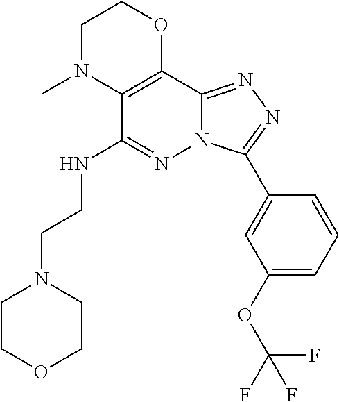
C12=C(C(NCCN3CCOCC3)=NN3C1=NN=C3C1=CC(OC(F)(F)F)=CC=C1)N(C)CCO2
